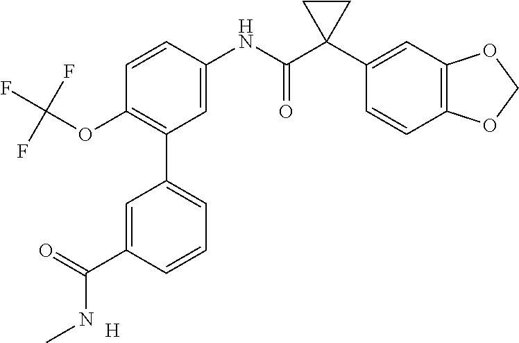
C1=C(NC(C2(C3=CC4=C(C=C3)OCO4)CC2)=O)C=CC(OC(F)(F)F)=C1C1=CC=CC(C(=O)NC)=C1.[H]
